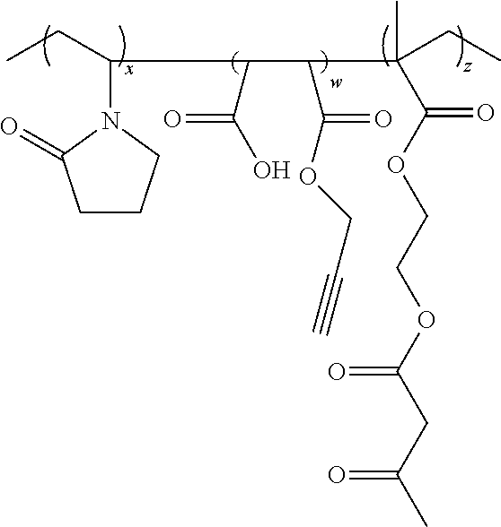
N1(C(CC)C(C(C(CC)(C)C(OCCOC(CC(C)=O)=O)=O)C(=O)OCC#C)C(O)=O)C(=O)CCC1
